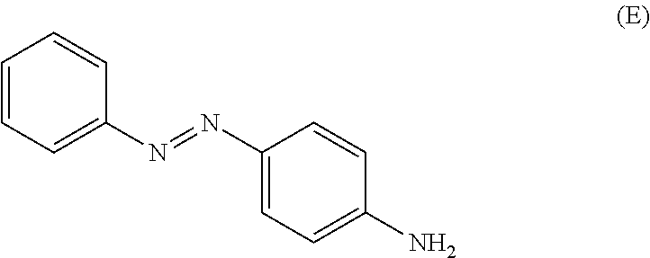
C1=CC=C(N=NC2=CC=C(N)C=C2)C=C1
